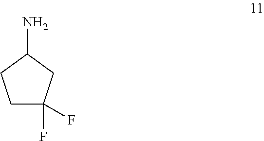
C1C(F)(F)CC(N)C1
